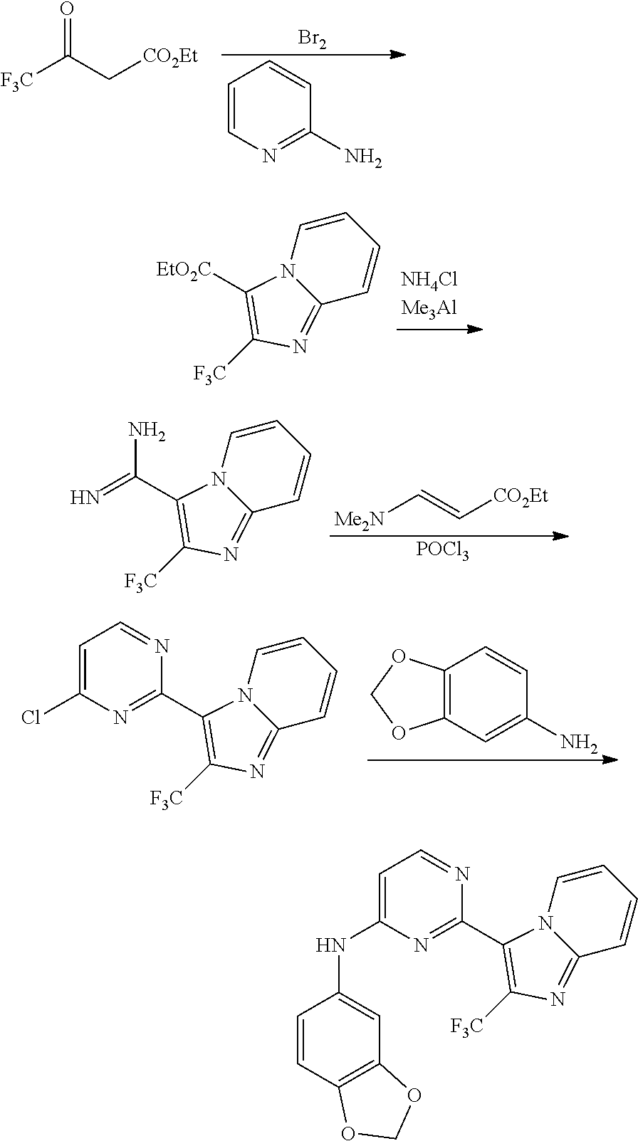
[F3C]C(C[CO2Et])=O.[Br2].C1=CN=C(N)C=C1.C1=CN2C(=NC([F3C])=C2[EtO2C])C=C1.C1=CN2C(=NC([F3C])=C2C(=N)N)C=C1.[Me2N]C=C[CO2Et].[POCl3].C1=CN2C(=NC([F3C])=C2C2=NC(Cl)=CC=N2)C=C1.C12=C(C=C(N)C=C1)OCO2.C1=CN2C(=NC([F3C])=C2C2=NC(NC3=CC4=C(C=C3)OCO4)=CC=N2)C=C1
